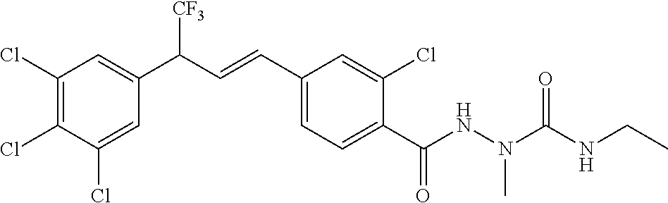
C1(Cl)=C(Cl)C(Cl)=CC(C(C=CC2=CC=C(C(NN(C(NCC)=O)C)=O)C(Cl)=C2)[CF3])=C1
